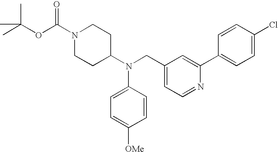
O(C(C)(C)C)C(N1CCC(N(CC2=CC=NC(C3=CC=C(Cl)C=C3)=C2)C2=CC=C([OMe])C=C2)CC1)=O
